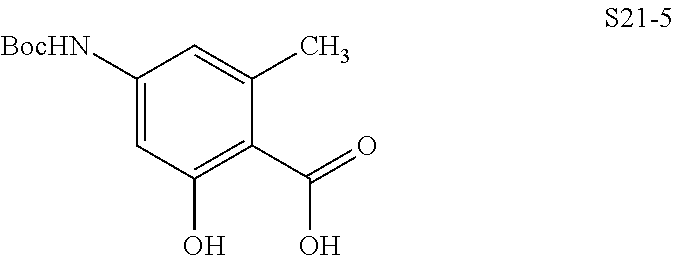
C1([BocHN])=CC(O)=C(C(O)=O)C(C)=C1
